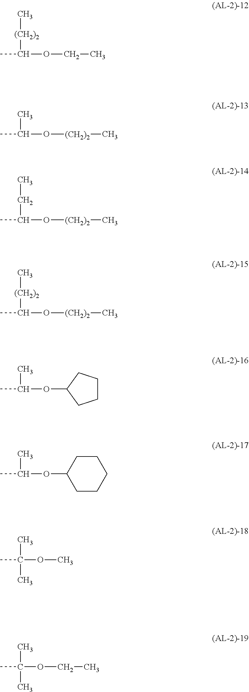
CC(OCC)[(CH2)2]C.CC(O[(CH2)2]C)C.CC(O[(CH2)2]C)CC.CC(O[(CH2)2]C)[(CH2)2]C.CC(OC1CCCC1)C.CC(OC1CCCCC1)C.CC(C)(OC)C.CC(C)(OCC)C
